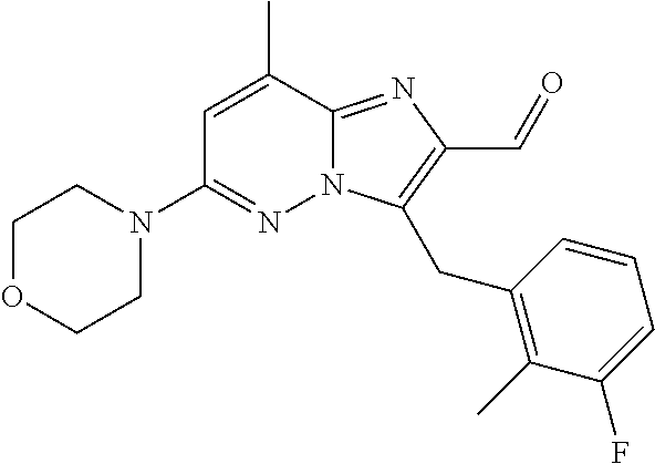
C1OCCN(C2=NN3C(=NC(C=O)=C3CC3=C(C)C(F)=CC=C3)C(C)=C2)C1
